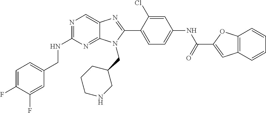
C1=C(F)C(F)=CC(CNC2=NC=C3C(=N2)N(CC2CCCNC2)C(C2=CC=C(NC(=O)C4=CC5=C(O4)C=CC=C5)C=C2Cl)=N3)=C1
